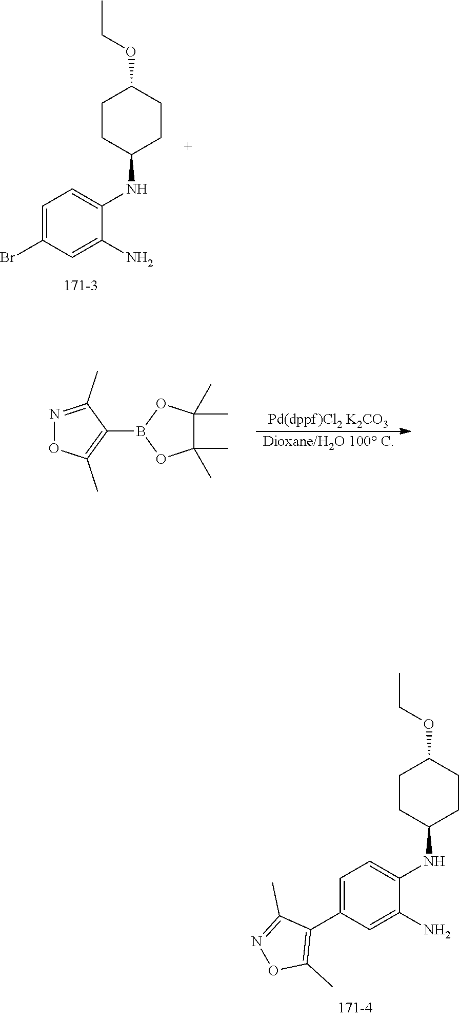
C1=C(Br)C=C(N)C(NC2CCC(OCC)CC2)=C1.[Pd(dppf)Cl2 K2CO3].[Dioxane/H2O 100 C].N1=C(C)C(B2OC(C)(C)C(C)(C)O2)=C(C)O1.C1=C(C2=C(C)ON=C2C)C=C(N)C(NC2CCC(OCC)CC2)=C1
